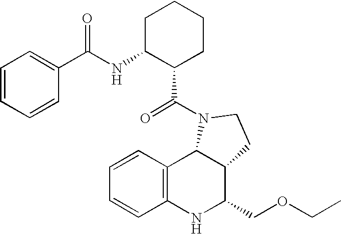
C1=CC2=C(C=C1)NC(COCC)C1C2N(C(=O)C2CCCCC2NC(C2=CC=CC=C2)=O)CC1
